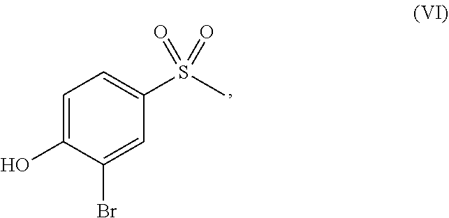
OC1=CC=C(S(C)(=O)=O)C=C1Br
